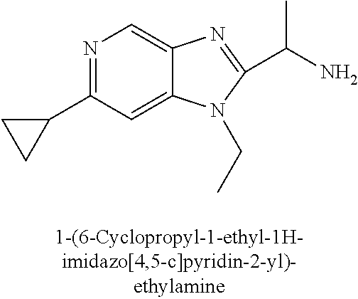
N1=C(C2CC2)C=C2C(=C1)N=C(C(N)C)N2CC
